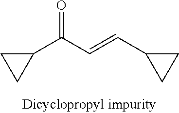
C1CC1C(C=CC1CC1)=O
